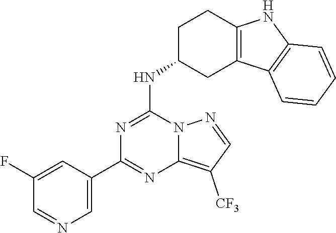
N1=C(NC2CC3=C(CC2)NC2=C3C=CC=C2)N2C(=C([CF3])C=N2)N=C1C1=CN=CC(F)=C1
